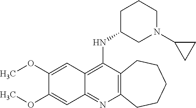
C12=C(N=C3C(=C1NC1CN(C4CC4)CCC1)C=C(OC)C(OC)=C3)CCCCC2
